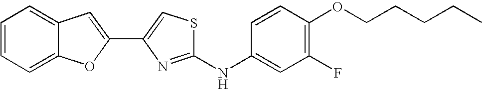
C1(F)=C(OCCCCC)C=CC(NC2=NC(C3=CC4=CC=CC=C4O3)=CS2)=C1
